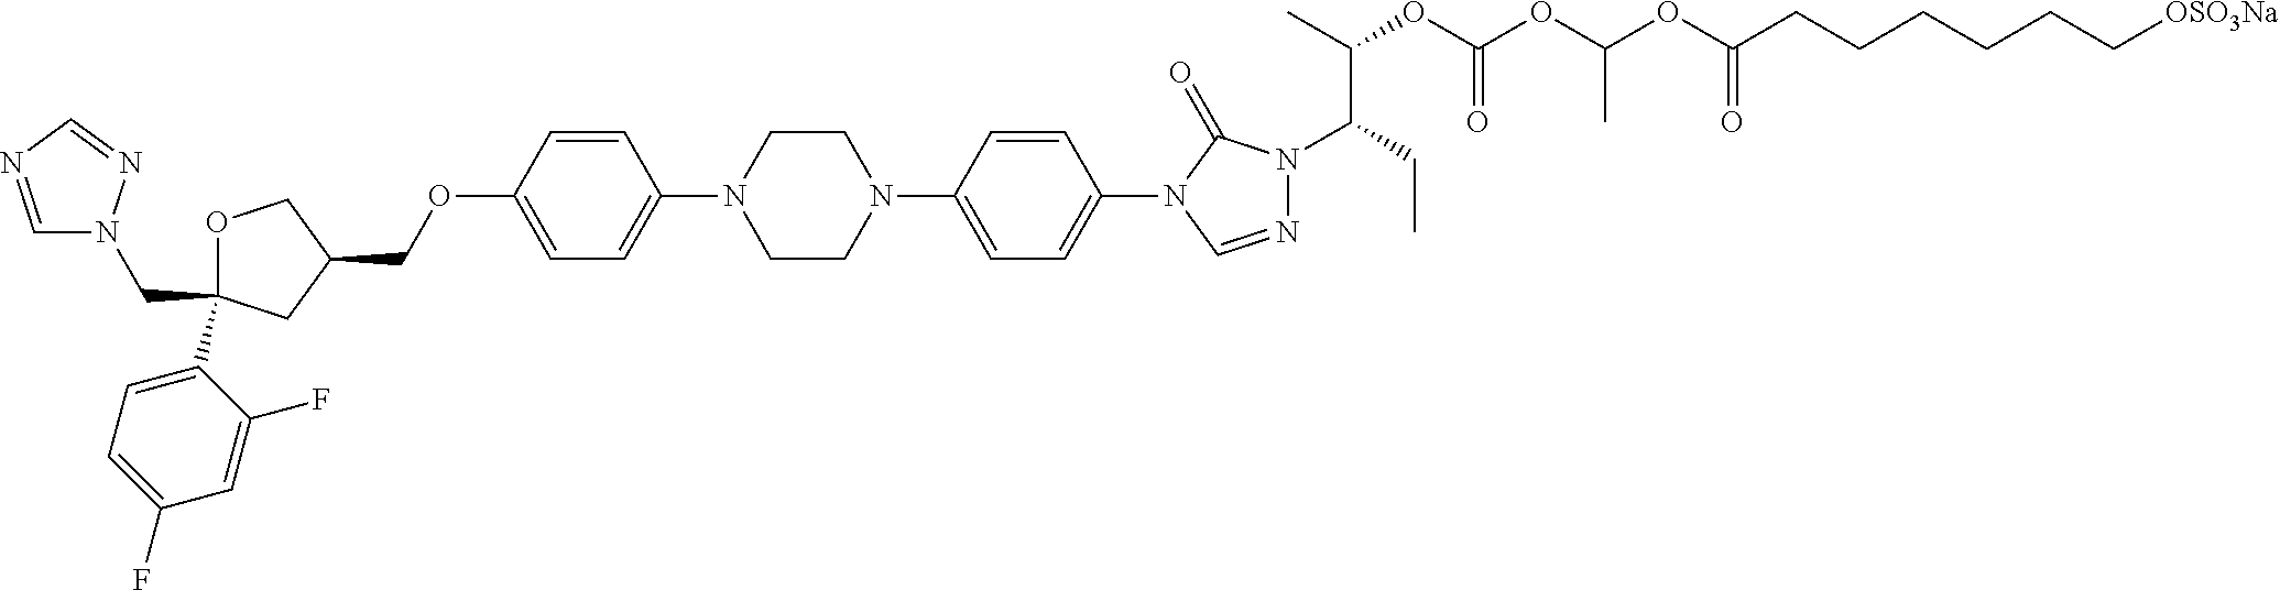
C(C1(C2=CC=C(F)C=C2F)OCC(COC2=CC=C(N3CCN(C4=CC=C(N5C=NN(C(CC)C(OC(OC(OC(CCCCCC[OSO3Na])=O)C)=O)C)C5=O)C=C4)CC3)C=C2)C1)N1C=NC=N1
